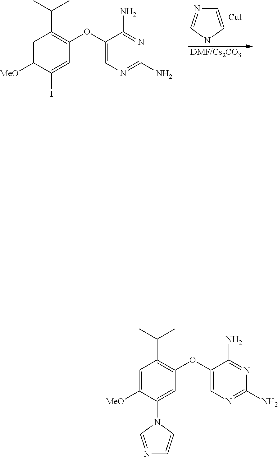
C1=CNC=N1.[CuI].[DMF/Cs2CO3].N1=C(N)N=C(N)C(OC2=C(C(C)C)C=C([MeO])C(I)=C2)=C1.C1=CN=CN1C1=CC(OC2=CN=C(N)N=C2N)=C(C(C)C)C=C1[MeO]
